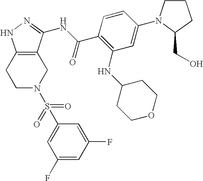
C1C2=C(CCN1S(C1=CC(F)=CC(F)=C1)(=O)=O)NN=C2NC(C1=C(NC2CCOCC2)C=C(N2C(CO)CCC2)C=C1)=O
